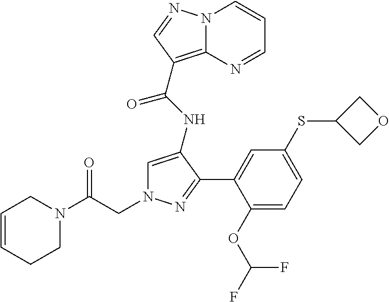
C1(OC(F)F)=CC=C(SC2COC2)C=C1C1=NN(CC(N2CC=CCC2)=O)C=C1NC(C1=C2N(C=CC=N2)N=C1)=O
